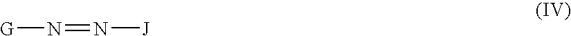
[G]N=N[J]
